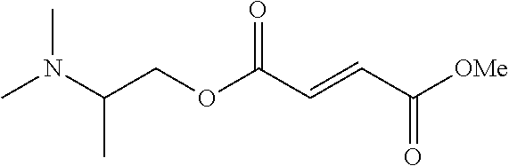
CN(C(COC(C=CC([OMe])=O)=O)C)C
